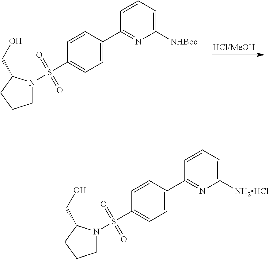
C1([NHBoc])=CC=CC(C2=CC=C(S(N3CCCC3CO)(=O)=O)C=C2)=N1.[HCl/MeOH].C1([NH2HCl])=CC=CC(C2=CC=C(S(N3CCCC3CO)(=O)=O)C=C2)=N1
